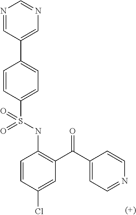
C1=CC(S(NC2=C(C(=O)C3=CC=NC=C3)C=C(Cl)C=C2)(=O)=O)=CC=C1C1=CN=CN=C1
